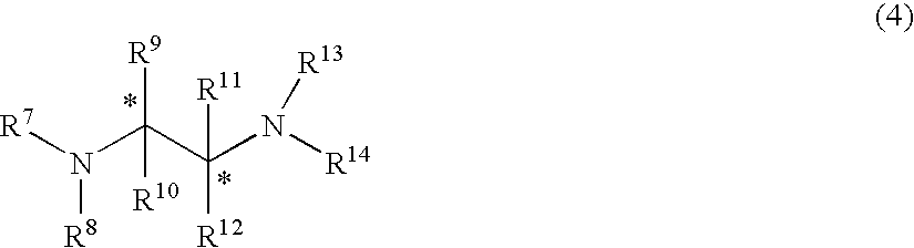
C(N([R7])[R8])(C(N([R14])[R13])([R11])[R12])([R9])[R10]
